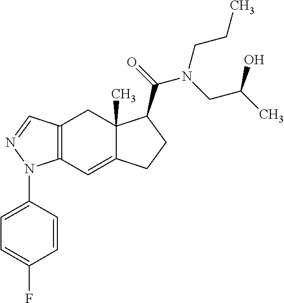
C12=C(C=C3C(C)(C1)C(C(=O)N(CC(C)O)CCC)CC3)N(C1=CC=C(F)C=C1)N=C2
